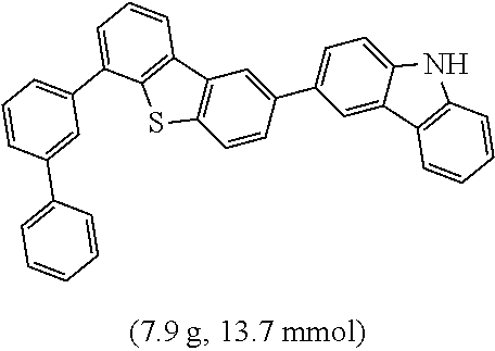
C1=CC(C2=CC=C3C(=C2)C2=C(N3)C=CC=C2)=CC2=C1SC1=C2C=CC=C1C1=CC=CC(C2=CC=CC=C2)=C1
